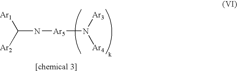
C(N[Ar5]N([Ar3])[Ar4])([Ar1])[Ar2]
